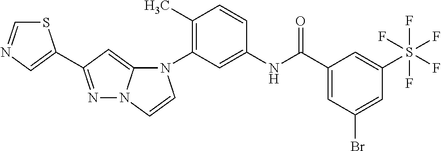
C1(C)=C(N2C3=CC(C4=CN=CS4)=NN3C=C2)C=C(NC(C2=CC(Br)=CC(S(F)(F)(F)(F)F)=C2)=O)C=C1
